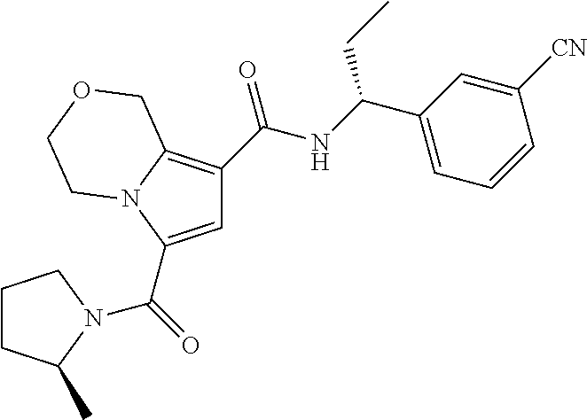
C1=C(C(=O)N2C(C)CCC2)N2C(=C1C(NC(C1=CC=CC([CN])=C1)CC)=O)COCC2
